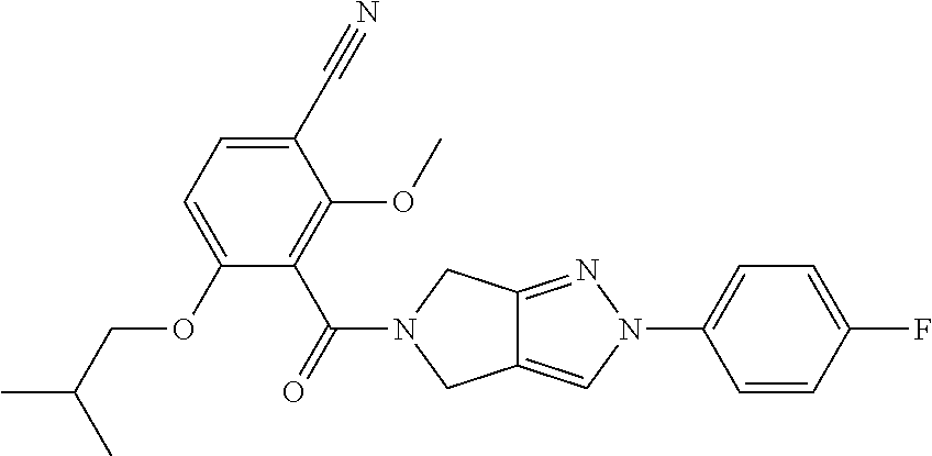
C12=CN(C3=CC=C(F)C=C3)N=C1CN(C(=O)C1=C(OC)C(C#N)=CC=C1OCC(C)C)C2
